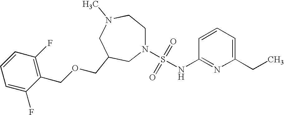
N1(S(=O)(=O)NC2=NC(CC)=CC=C2)CCN(C)CC(COCC2=C(F)C=CC=C2F)C1
